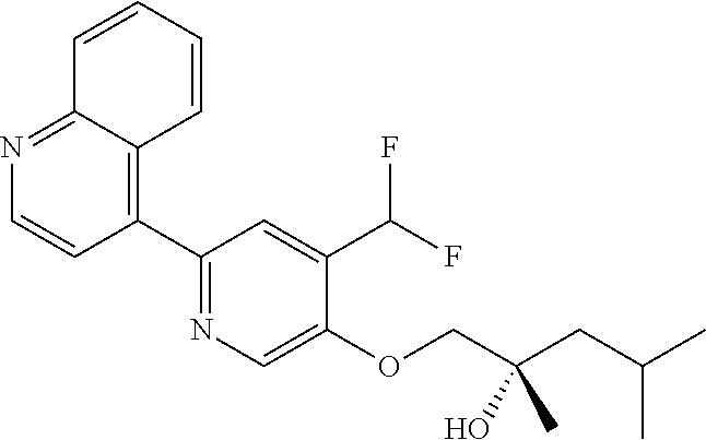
C1(C2=NC=C(OCC(CC(C)C)(C)O)C(C(F)F)=C2)=C2C(=NC=C1)C=CC=C2
